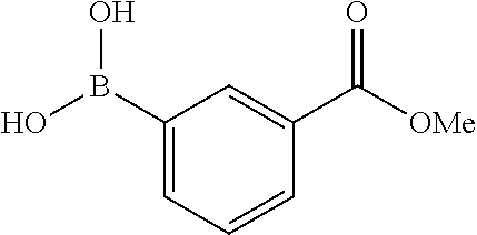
C1(B(O)O)=CC=CC(C([OMe])=O)=C1
